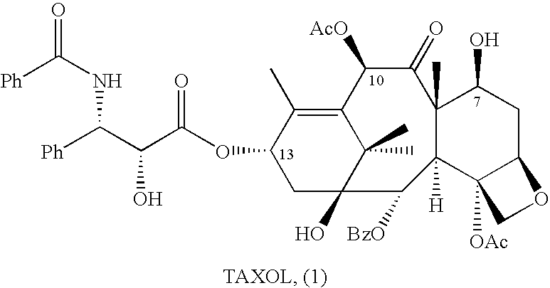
[Ph]C(NC([Ph])C(C(OC1CC2(O)C(C)(C)C(=C1C)C([AcO])C(=O)C1(C)C([H])(C3([OAc])C(CC1O)OC3)C2[BzO])=O)O)=O
